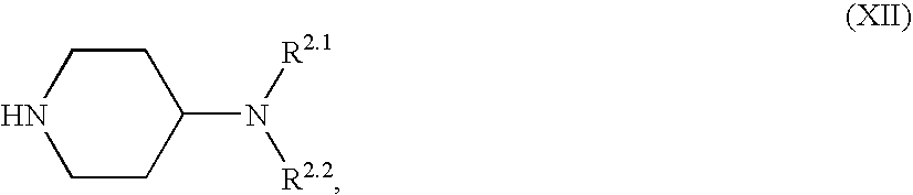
N1CCC(N([R2.1])[R2.2])CC1
